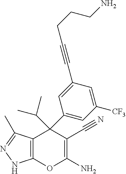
C12=C(C(C)=NN1)C(C1=CC([CF3])=CC(C#CCCCN)=C1)(C(C)C)C(C#N)=C(N)O2
